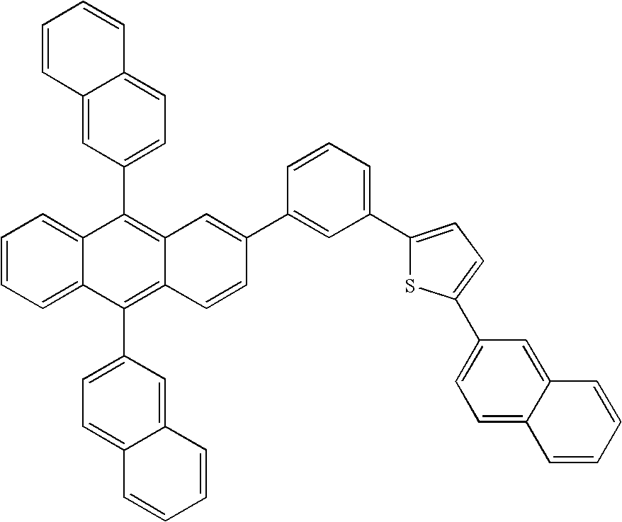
C1=CC=C2C(=C1)C(C1=CC=C3C(=C1)C=CC=C3)=C1C(=C2C2=CC=C3C(=C2)C=CC=C3)C=CC(C2=CC(C3=CC=C(C4=CC=C5C(=C4)C=CC=C5)S3)=CC=C2)=C1
